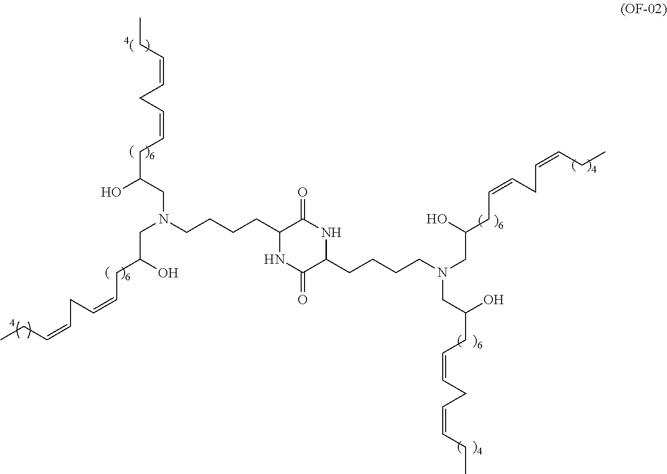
C(N(CCCCC1C(=O)NC(CCCCN(CC(CC=CCC=CCC)O)CC(CC=CCC=CCC)O)C(=O)N1)CC(CC=CCC=CCC)O)C(O)CC=CCC=CCC
